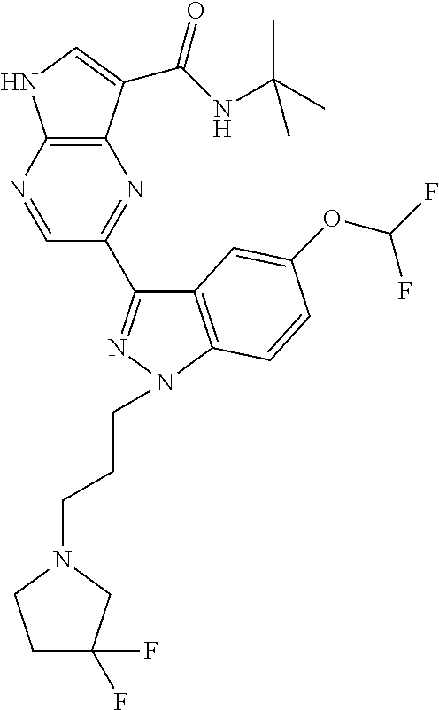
C12=C(C(C(NC(C)(C)C)=O)=CN1)N=C(C1=NN(CCCN3CC(F)(F)CC3)C3=C1C=C(OC(F)F)C=C3)C=N2
